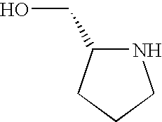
N1C(CO)CCC1
